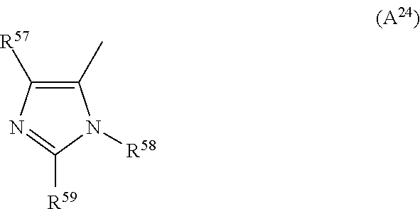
C1(C)=C([R57])N=C([R59])N1[R58]
